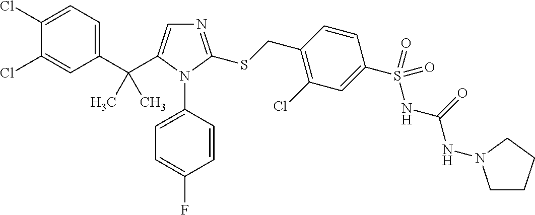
C1(C(C2=CN=C(SCC3=C(Cl)C=C(S(=O)(NC(=O)NN4CCCC4)=O)C=C3)N2C2=CC=C(F)C=C2)(C)C)=CC=C(Cl)C(Cl)=C1
